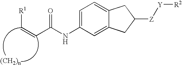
C(NC1=CC=C2C(=C1)CC([Z][Y][R2])C2)(=O)C=C[R1]
